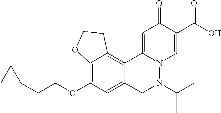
C12=C(OCCC3CC3)C=C3C(=C1CCO2)C1=CC(=O)C(C(=O)O)=CN1N(C(C)C)C3
